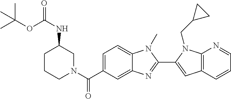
C1CCN(C(C2=CC=C3C(=C2)N=C(C2=CC4=C(N2CC2CC2)N=CC=C4)N3C)=O)CC1NC(=O)OC(C)(C)C
